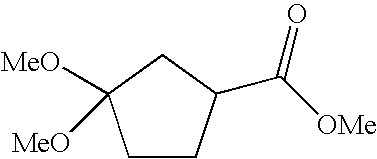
C1CC(C([OMe])=O)CC1([MeO])[MeO]
